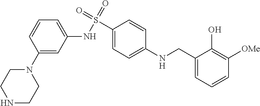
C1(NS(C2=CC=C(NCC3=CC=CC([OMe])=C3O)C=C2)(=O)=O)=CC=CC(N2CCNCC2)=C1
